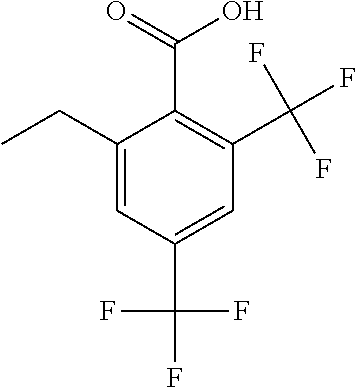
C1(CC)=CC(C(F)(F)F)=CC(C(F)(F)F)=C1C(O)=O
